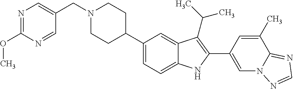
C1(C2CCN(CC3=CN=C(OC)N=C3)CC2)=CC=C2C(=C1)C(C(C)C)=C(C1=CN3C(=NC=N3)C(C)=C1)N2
